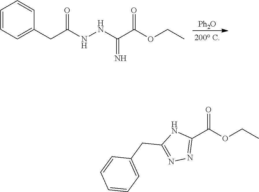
[Ph2O].C1=CC=C(CC(NNC(C(OCC)=O)=N)=O)C=C1.C1(C(OCC)=O)=NN=C(CC2=CC=CC=C2)N1
